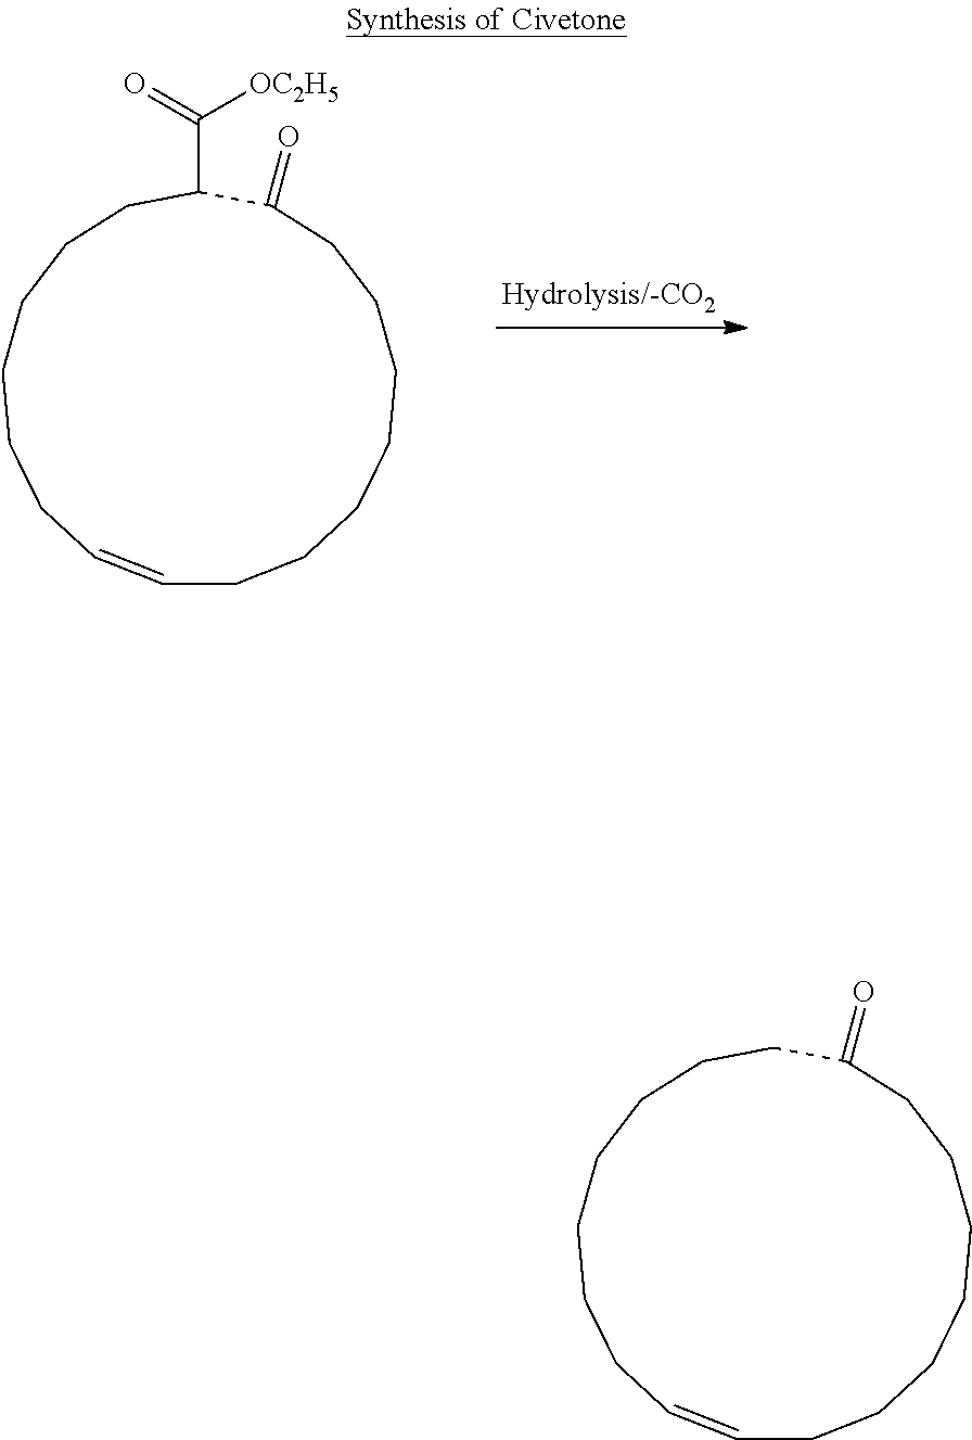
C1CCCCCCC(=O)CCCCCCCC=C1.C1CCCCCCC(=O)C(C([OC2H5])=O)CCCCCCC=C1
